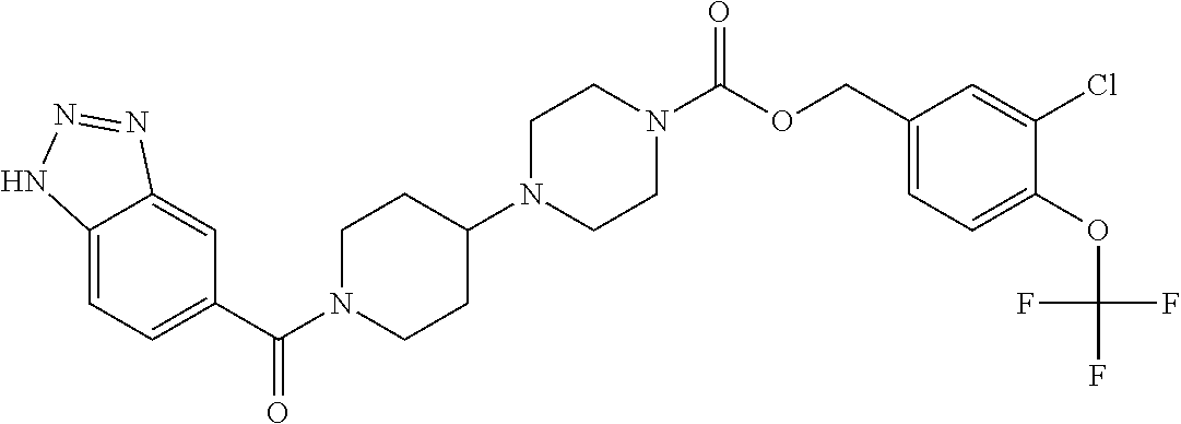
C1(C(N2CCC(N3CCN(C(OCC4=CC=C(OC(F)(F)F)C(Cl)=C4)=O)CC3)CC2)=O)=CC=C2C(=C1)N=NN2
